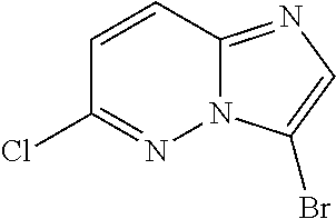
C1=CC2=NC=C(Br)N2N=C1Cl
